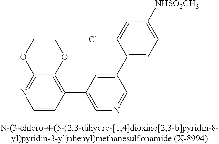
C12=NC=CC(C3=CN=CC(C4=CC=C([NHSO2CH3])C=C4Cl)=C3)=C1OCCO2
